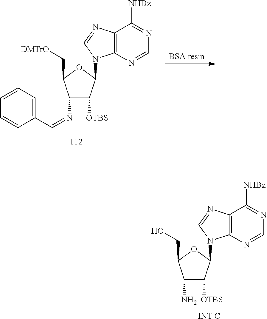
C12=C(N=CN=C1[NHBz])N(C1C([OTBS])C(N)C(CO)O1)C=N2.[INT C].[BSA resin].C12=C(N=CN=C1[NHBz])N(C1C([OTBS])C(N=CC3=CC=CC=C3)C(C[DMTrO])O1)C=N2
